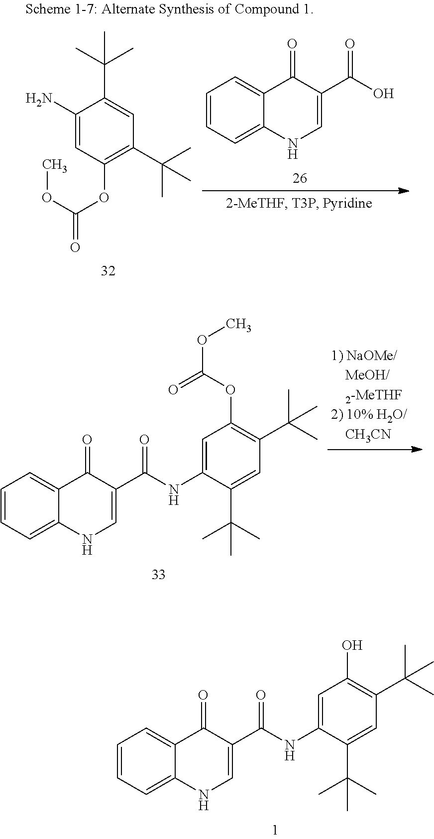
C1=CC=C2C(=C1)C(=O)C(C(=O)NC1=CC(OC(OC)=O)=C(C(C)(C)C)C=C1C(C)(C)C)=CN2.C1=CC=C2C(=C1)C(=O)C(C(=O)NC1=CC(O)=C(C(C)(C)C)C=C1C(C)(C)C)=CN2.C1=CC=C2C(=C1)C(=O)C(C(O)=O)=CN2.C1(N)=CC(OC(=O)OC)=C(C(C)(C)C)C=C1C(C)(C)C
